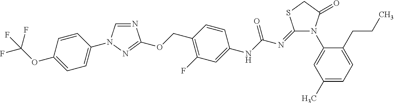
N1=CN(C2=CC=C(OC(F)(F)F)C=C2)N=C1OCC1=C(F)C=C(NC(N=C2N(C3=CC(C)=CC=C3CCC)C(=O)CS2)=O)C=C1
